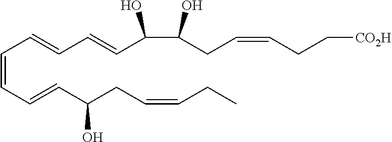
C(=CC=CC(CC=CCC)O)C=CC=CC(C(O)CC=CCC[CO2H])O
